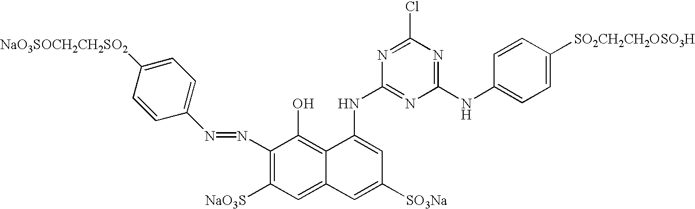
C1=CC([NaO3SOCH2CH2SO2])=CC=C1N=NC1=C([NaO3S])C=C2C(=C1O)C(NC1=NC(NC3=CC=C([SO2CH2CH2OSO3H])C=C3)=NC(Cl)=N1)=CC([SO3Na])=C2
